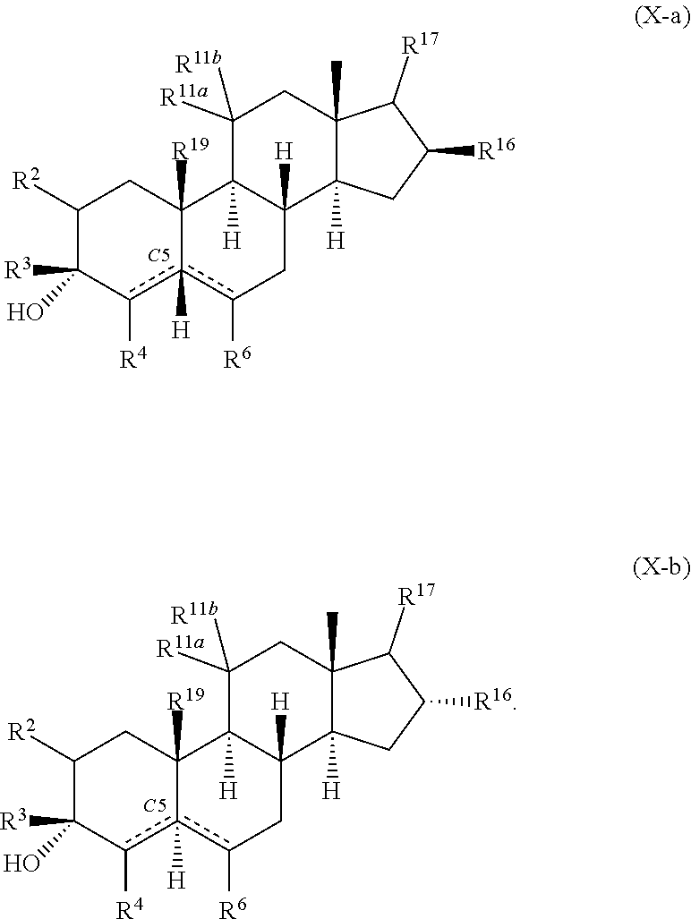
[C5].C1([R2])C(O)([R3])c([R4])c2([H])c([R6])CC3([H])C([H])(C2([R19])C1)C([R11a])([R11b])CC1(C)C3([H])CC([R16])C1[R17].[C5].C1([R2])C(O)([R3])c([R4])c2([H])c([R6])CC3([H])C([H])(C2([R19])C1)C([R11a])([R11b])CC1(C)C3([H])CC([R16])C1[R17]
